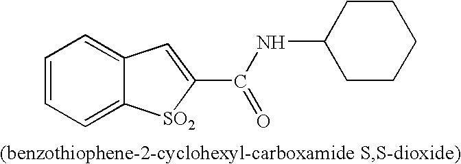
C1=CC=C2C(=C1)C=C(C(NC1CCCCC1)=O)[SO2]2
